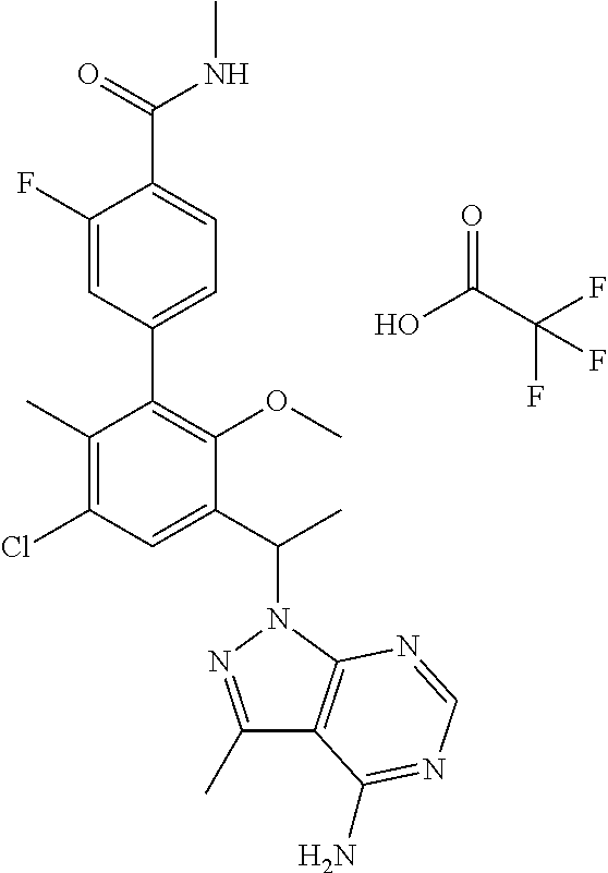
C1(C)=C(Cl)C=C(C(C)N2C3=C(C(C)=N2)C(N)=NC=N3)C(OC)=C1C1=CC=C(C(NC)=O)C(F)=C1.OC(C(F)(F)F)=O
